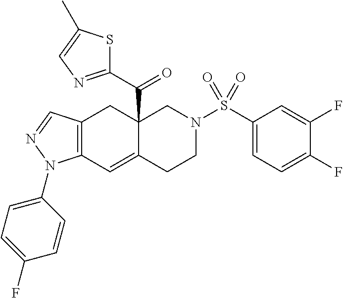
C12(C(C3=NC=C(C)S3)=O)C(=CC3=C(C1)C=NN3C1=CC=C(F)C=C1)CCN(S(C1=CC=C(F)C(F)=C1)(=O)=O)C2
